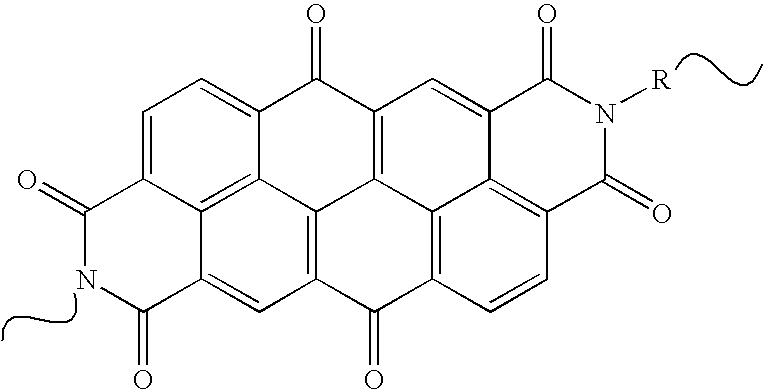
C1(=O)NC(=O)C2=CC3=C4C5=C2C1=CC=C5C(=O)C1=C4C2=C(C3=O)C=CC3=C2C(=C1)C(=O)N([R])C3=O
